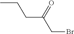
C(C(=O)CBr)CC
